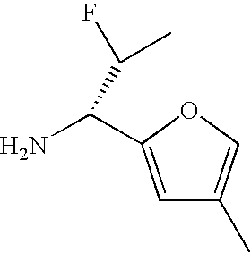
C1=C(C(N)C(C)F)OC=C1C
